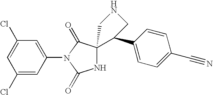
C1(Cl)=CC(Cl)=CC(N2C(=O)NC3(C2=O)C(C2=CC=C(C#N)C=C2)CNC3)=C1
